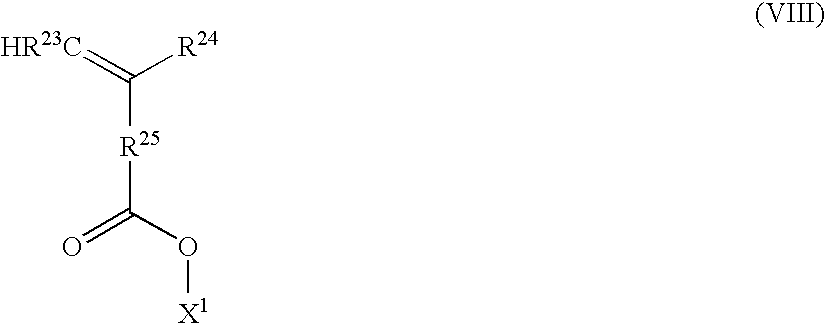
C([R25]C(=O)O[X1])(=[HR23C])[R24]
